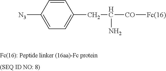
[Fc(16): Peptide linker (16aa)-Fc protein].[N3]C1=CC=C(CC(N)[CO][Fc(16)])C=C1
